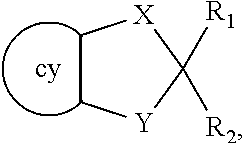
[cy].C1C[Y]C([R1])([R2])[X]1
